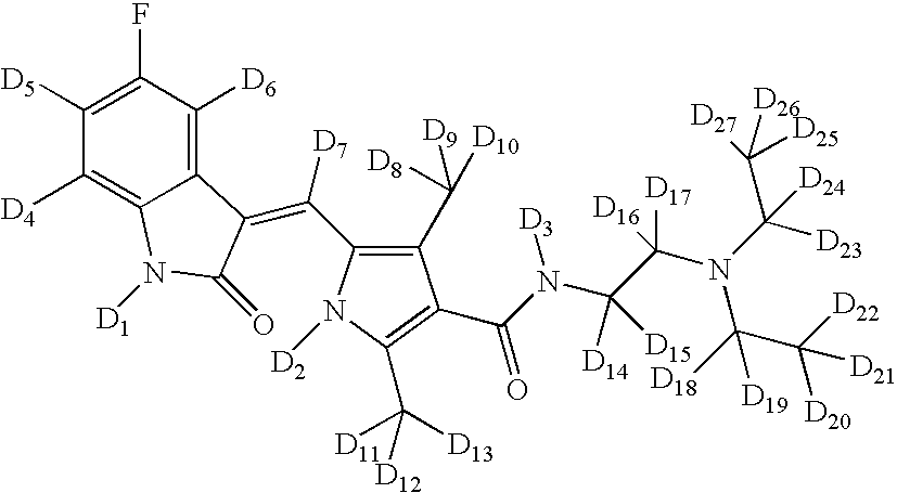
C1([D5])=C(F)C([D6])=C2C(=C1[D4])N([D1])C(=O)C2=C([D7])C1=C(C([D9])([D10])[D8])C(C(N(C(C(N(C([D23])(C([D27])([D26])[D25])[D24])C([D18])(C([D22])([D20])[D21])[D19])([D17])[D16])([D14])[D15])[D3])=O)=C(C([D12])([D11])[D13])N1[D2]
